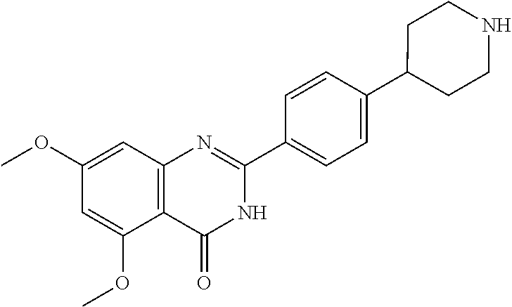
C12=C(C=C(OC)C=C1OC)N=C(C1=CC=C(C3CCNCC3)C=C1)NC2=O
